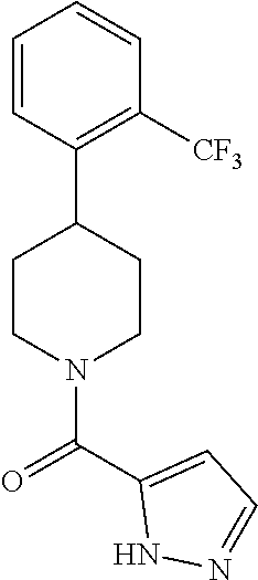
C1=CC(C2CCN(C(C3=CC=NN3)=O)CC2)=C([CF3])C=C1
